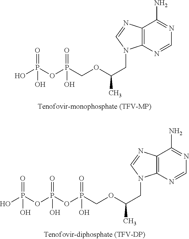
C12=C(N=CN=C1N)N(CC(C)OCP(OP(O)(=O)O)(=O)O)C=N2.C12=C(N=CN=C1N)N(CC(C)OCP(OP(OP(O)(=O)O)(=O)O)(=O)O)C=N2
